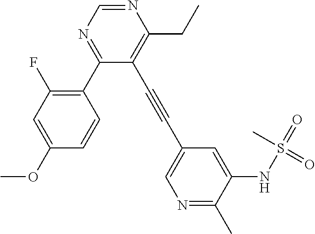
C1(F)=C(C2=NC=NC(CC)=C2C#CC2=CN=C(C)C(NS(=O)(=O)C)=C2)C=CC(OC)=C1
